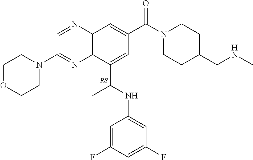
C1(C(NC2=CC(F)=CC(F)=C2)C)=CC(C(N2CCC(CNC)CC2)=O)=CC2=C1N=C(N1CCOCC1)C=N2.[RS]
